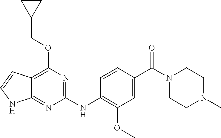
C1(NC2=C(OC)C=C(C(N3CCN(C)CC3)=O)C=C2)=NC(OCC2CC2)=C2C(=N1)NC=C2
